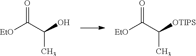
O=C(C(O)C)[EtO].O=C(C([OTIPS])C)[EtO]
